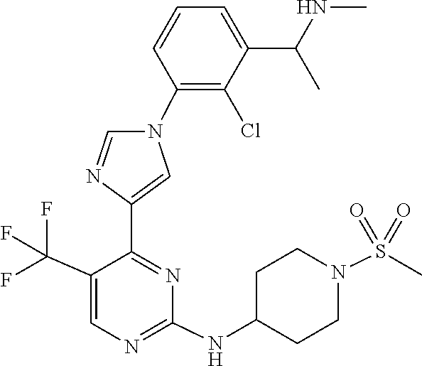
C1(NC2CCN(S(=O)(=O)C)CC2)=NC=C(C(F)(F)F)C(C2=CN(C3=C(Cl)C(C(NC)C)=CC=C3)C=N2)=N1
